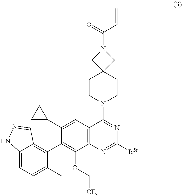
C1(C2CC2)=CC2=C(C(OC[CF3])=C1C1=C3C(=CC=C1C)NN=C3)N=C([R5b])N=C2N1CCC2(CC1)CN(C(=O)C=C)C2
